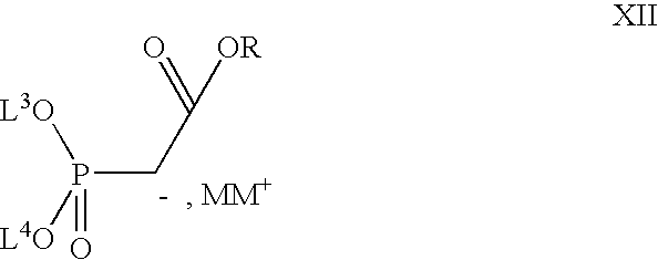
[L3O]P(CC(=O)[OR])(=O)[L4O]
